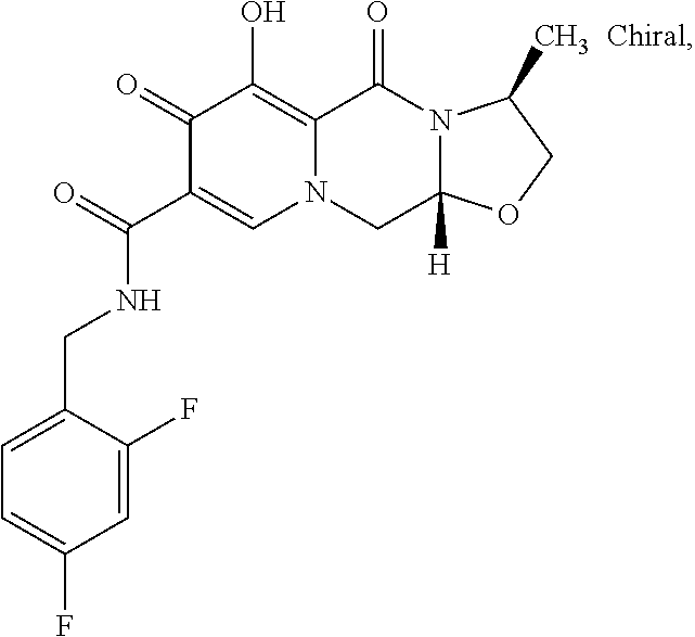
C1=C(F)C(CNC(C2=CN3C(=C(O)C2=O)C(=O)N2C([H])(C3)OCC2C)=O)=CC=C1F
